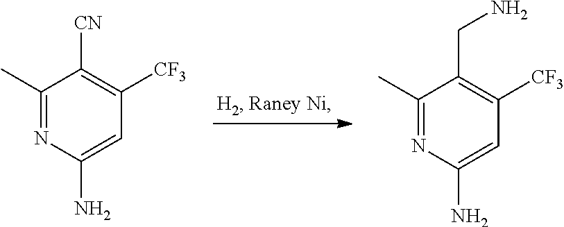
C1(C)=NC(N)=CC([CF3])=C1[CN].C1(C)=NC(N)=CC([CF3])=C1CN
